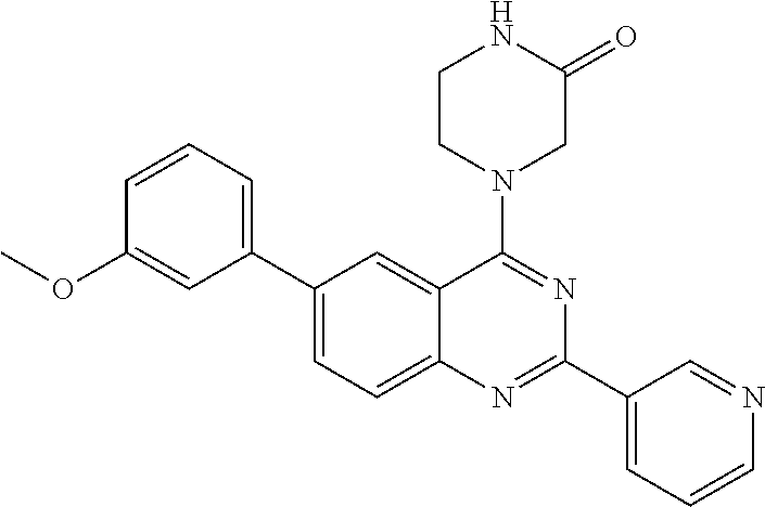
C1(C2=CC=CC(OC)=C2)=CC=C2C(=C1)C(N1CCNC(=O)C1)=NC(C1=CC=CN=C1)=N2
